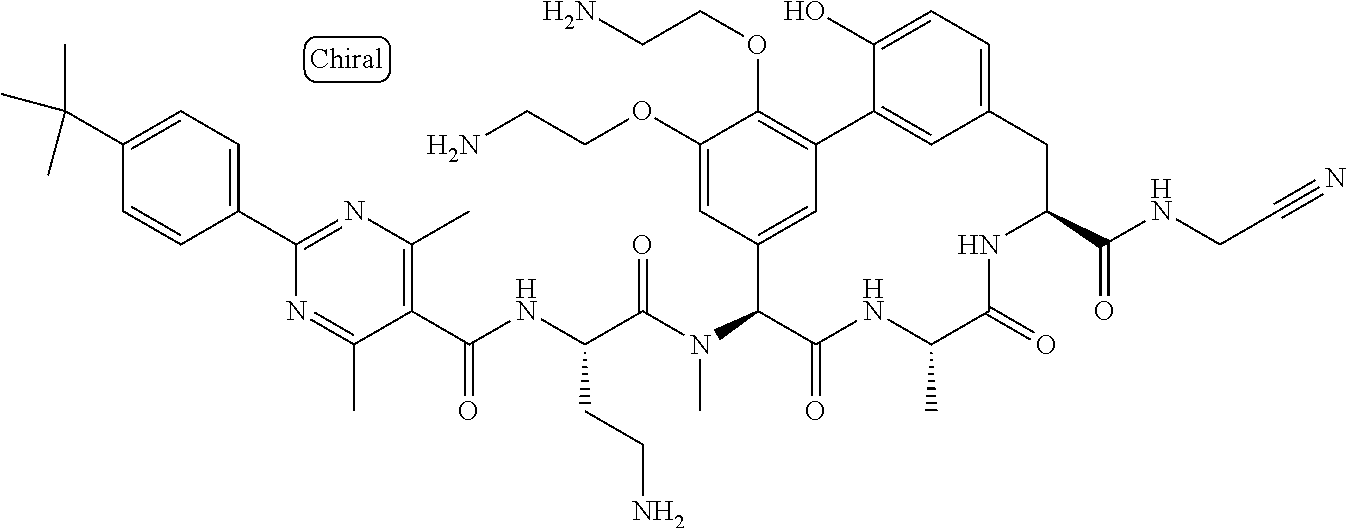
C1(C(C)(C)C)=CC=C(C2=NC(C)=C(C(NC(C(N(C3C(=O)NC(C)C(=O)NC(C(NCC#N)=O)CC4=CC=C(O)C(=C4)C4=C(OCCN)C(OCCN)=CC3=C4)C)=O)CCN)=O)C(C)=N2)C=C1
